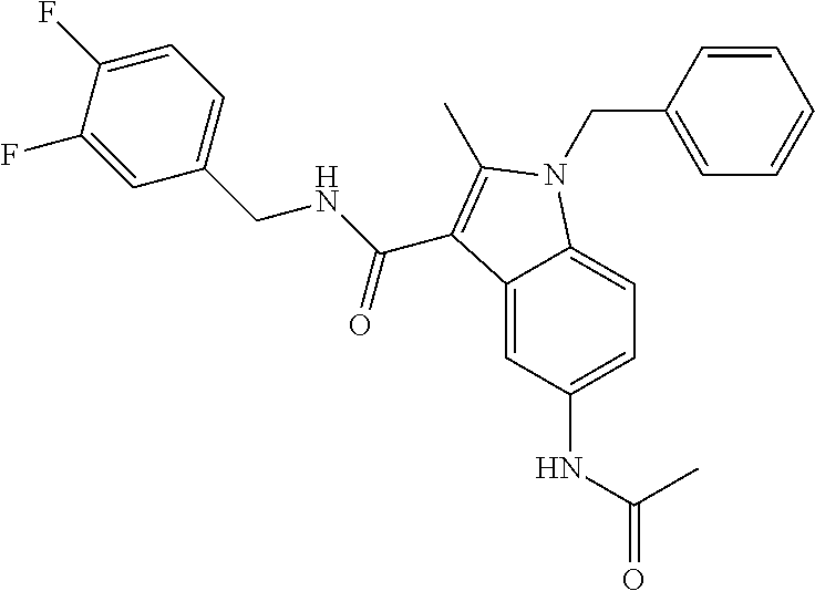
C12=CC(NC(=O)C)=CC=C1N(CC1=CC=CC=C1)C(C)=C2C(NCC1=CC=C(F)C(F)=C1)=O
